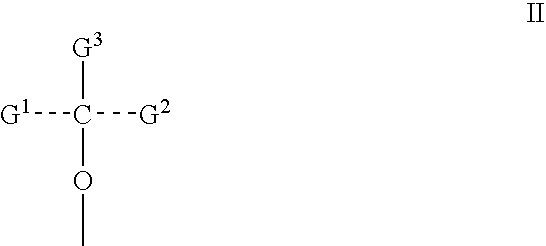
[G3]C([G2])([G1])OC
